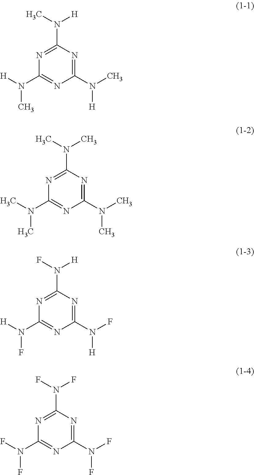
C1(N(C)[H])=NC(N(C)[H])=NC(N([H])C)=N1.C1(N(C)C)=NC(N(C)C)=NC(N(C)C)=N1.C1(N(F)[H])=NC(N(F)[H])=NC(N([H])F)=N1.C1(N(F)F)=NC(N(F)F)=NC(N(F)F)=N1
